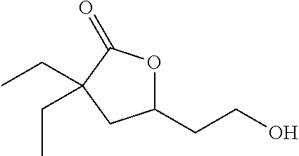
C1(CCO)OC(=O)C(CC)(CC)C1
